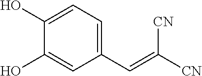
C1(C=C([CN])[CN])=CC=C(O)C(O)=C1
